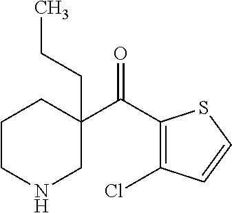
C1(C(C2=C(Cl)C=CS2)=O)(CCC)CCCNC1
